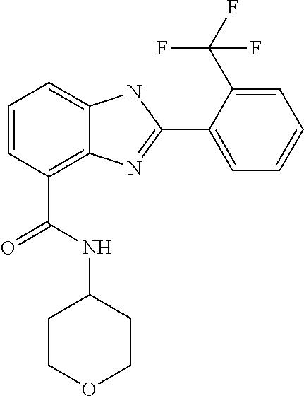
C1=CC(C(NC2CCOCC2)=O)=C2C(=C1)NC(C1=CC=CC=C1C(F)(F)F)=N2
